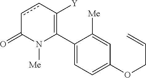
C1(C2=C([Y])ccC(=O)N2[Me])=CC=C(OCC=C)C=C1[Me]
